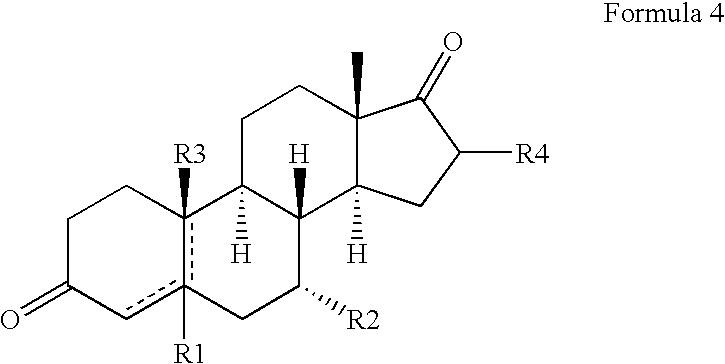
c1c2([R1])c([R3])(CCC1=O)C1([H])C([H])(C([R2])C2)C2([H])C(C)(CC1)C(=O)C([R4])C2
